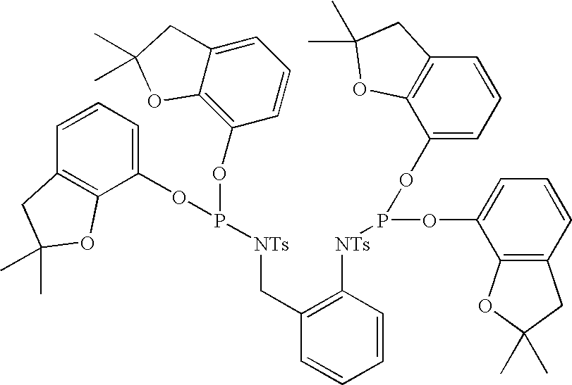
C1=CC=C(OP(OC2=C3C(=CC=C2)CC(C)(C)O3)[NTs]CC2=C([NTs]P(OC3=CC=CC4=C3OC(C)(C)C4)OC3=CC=CC4=C3OC(C)(C)C4)C=CC=C2)C2=C1CC(C)(C)O2
